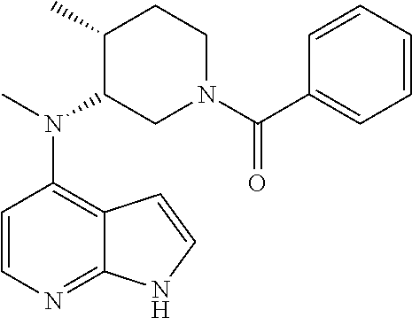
C1=CN=C2C(=C1N(C)C1CN(C(C3=CC=CC=C3)=O)CCC1C)C=CN2
